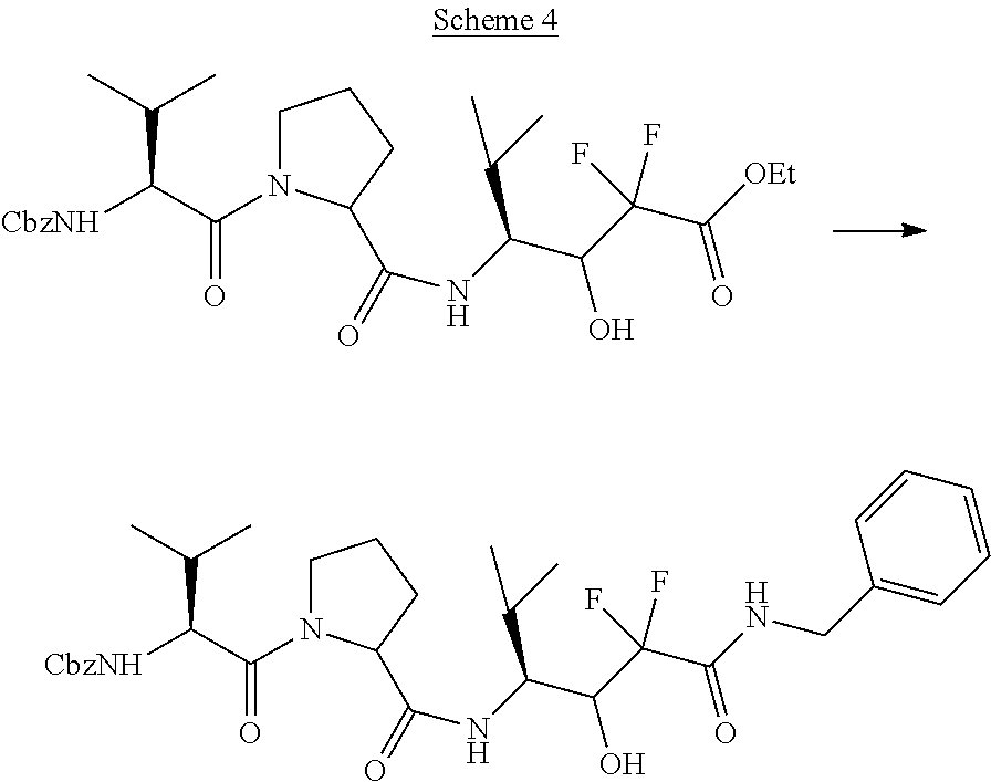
C(C(C(=O)N1CCCC1C(=O)NC(C(O)C(F)(C([OEt])=O)F)C(C)C)[CbzNH])(C)C.C(C(C(=O)N1CCCC1C(=O)NC(C(O)C(F)(C(NCC1=CC=CC=C1)=O)F)C(C)C)[CbzNH])(C)C
